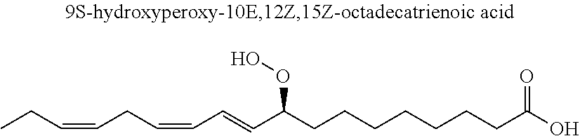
CCC=CCC=CC=CC(CCCCCCCC(O)=O)OO
